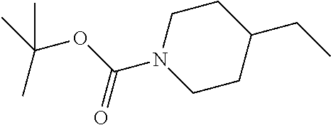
C1(CC)CCN(C(OC(C)(C)C)=O)CC1
